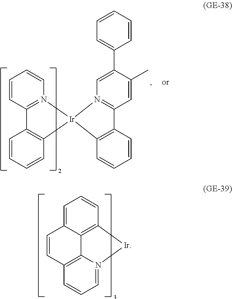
C1=C2C3=C(C=C1)[Ir]N1=CC=CC(=C31)C=C2.C1(C)=CC2=N(C=C1C1=CC=CC=C1)[Ir]1(C3=C2C=CC=C3)N2=C(C=CC=C2)C2=C1C=CC=C2
